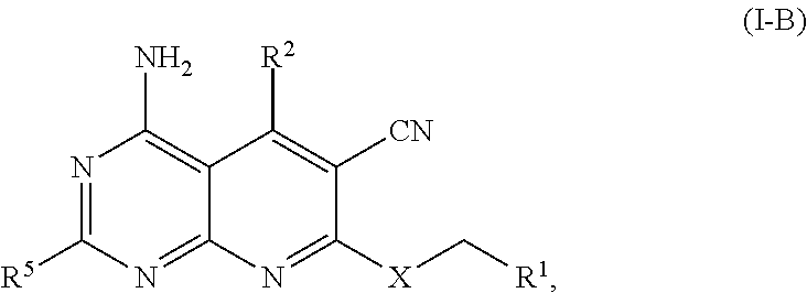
N1=C([R5])N=C2C(=C1N)C([R2])=C([CN])C([X]C[R1])=N2
